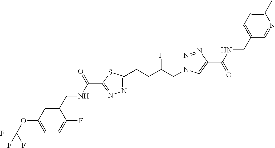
C1(C(NCC2=CC(OC(F)(F)F)=CC=C2F)=O)=NN=C(CCC(CN2N=NC(C(=O)NCC3=CC=C(C)N=C3)=C2)F)S1
